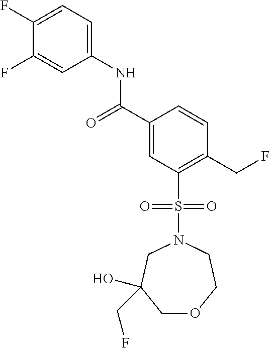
C(C1=CC(S(N2CCOCC(O)(CF)C2)(=O)=O)=C(CF)C=C1)(=O)NC1=CC=C(F)C(F)=C1
